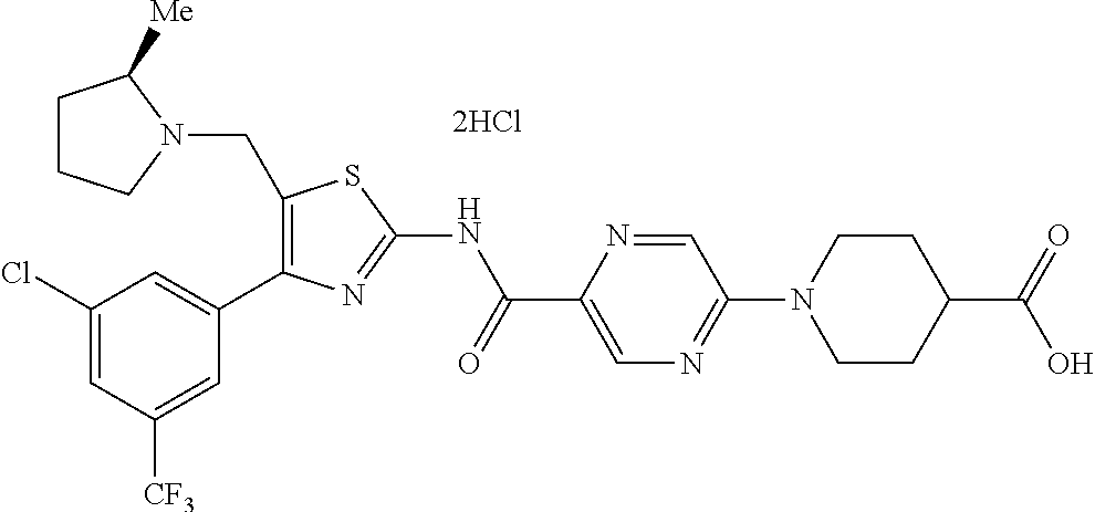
C1(CN2C([Me])CCC2)=C(C2=CC(Cl)=CC([CF3])=C2)N=C(NC(C2=CN=C(N3CCC(C(=O)O)CC3)C=N2)=O)S1
